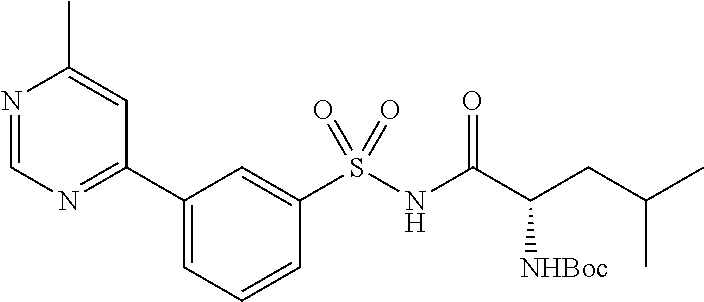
N1=CN=C(C2=CC=CC(S(NC(C(CC(C)C)[NHBoc])=O)(=O)=O)=C2)C=C1C
